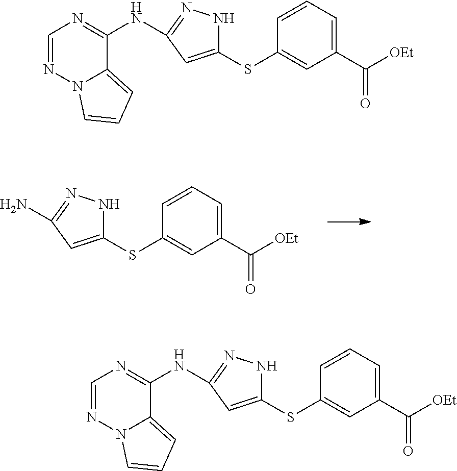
NC1=NNC(SC2=CC(C(=O)[OEt])=CC=C2)=C1.C1=NN2C(=CC=C2)C(NC2=NNC(SC3=CC(C(=O)[OEt])=CC=C3)=C2)=N1.C1=NN2C(=CC=C2)C(NC2=NNC(SC3=CC(C(=O)[OEt])=CC=C3)=C2)=N1
